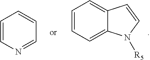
C1=CN=CC=C1.C1=CC=C2C(=C1)C=CN2[R5]
